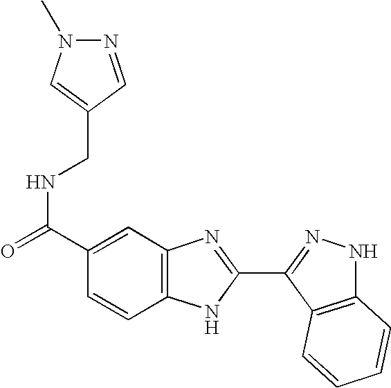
N(C(C1=CC2=C(C=C1)NC(C1=NNC3=C1C=CC=C3)=N2)=O)CC1=CN(C)N=C1
